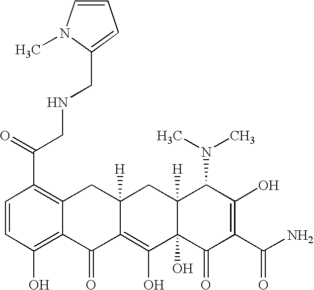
C1=CC(O)=C2C(=C1C(CNCC1=CC=CN1C)=O)CC1([H])C(=C(O)C3(O)C([H])(C1)C(N(C)C)C(O)=C(C(N)=O)C3=O)C2=O
